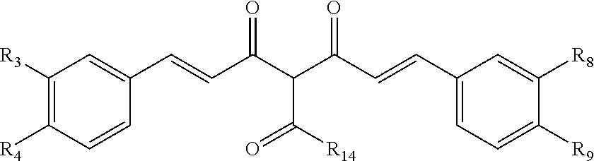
C1([R3])=C([R4])C=CC(C=CC(C(C(C=CC2=CC=C([R9])C([R8])=C2)=O)C([R14])=O)=O)=C1
